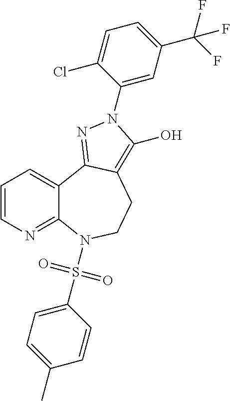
C1=CN=C2C(=C1)C1=NN(C3=CC(C(F)(F)F)=CC=C3Cl)C(O)=C1CCN2S(C1=CC=C(C)C=C1)(=O)=O
